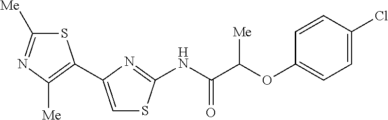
S1C([Me])=NC([Me])=C1C1=CSC(NC(C(OC2=CC=C(Cl)C=C2)[Me])=O)=N1
